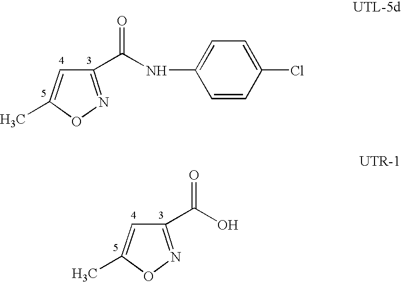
C1(C(NC2=CC=C(Cl)C=C2)=O)=NOC(C)=C1.C1(C(O)=O)=NOC(C)=C1
